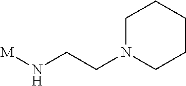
[M]NCCN1CCCCC1
